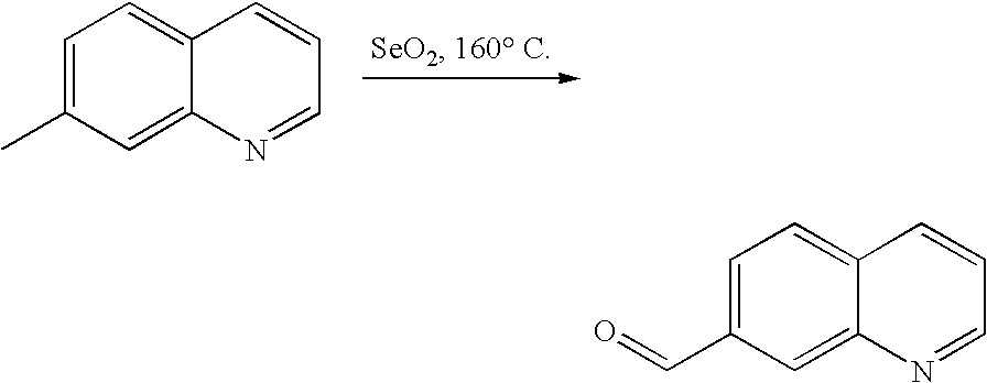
C1=C(C)C=C2C(=C1)C=CC=N2.C1=C(C=O)C=C2C(=C1)C=CC=N2
